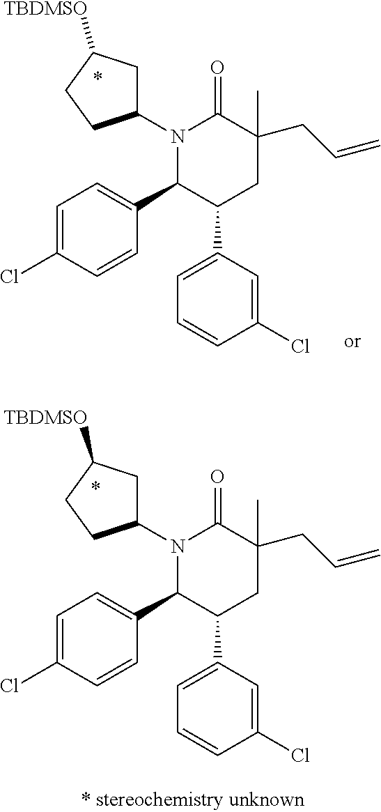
N1(C2CC([TBDMSO])CC2)C(C2=CC=C(Cl)C=C2)C(C2=CC=CC(Cl)=C2)CC(CC=C)(C)C1=O.N1(C2CC([TBDMSO])CC2)C(C2=CC=C(Cl)C=C2)C(C2=CC=CC(Cl)=C2)CC(C)(CC=C)C1=O
